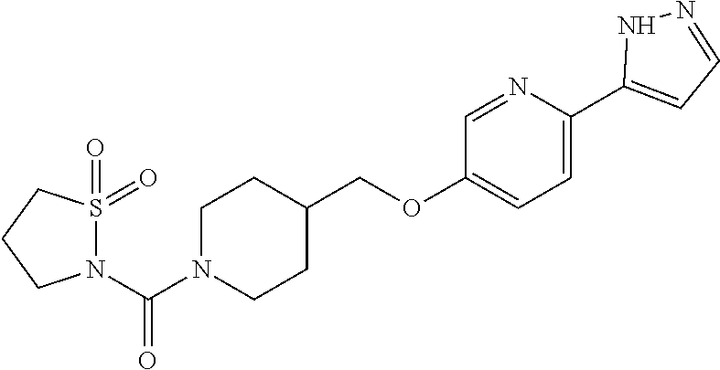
C1N(C(N2S(=O)(=O)CCC2)=O)CCC(COC2=CC=C(C3=CC=NN3)N=C2)C1
